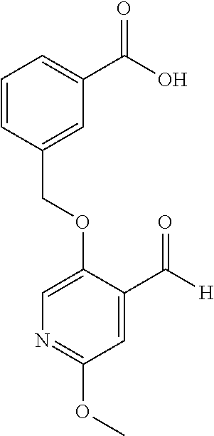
C(OC1=CN=C(OC)C=C1C([H])=O)C1=CC(C(O)=O)=CC=C1
